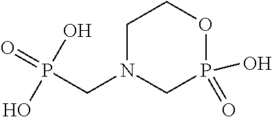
C1N(CP(=O)(O)O)CP(O)(=O)OC1
